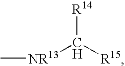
[R14]C([NR13]C)[R15]
